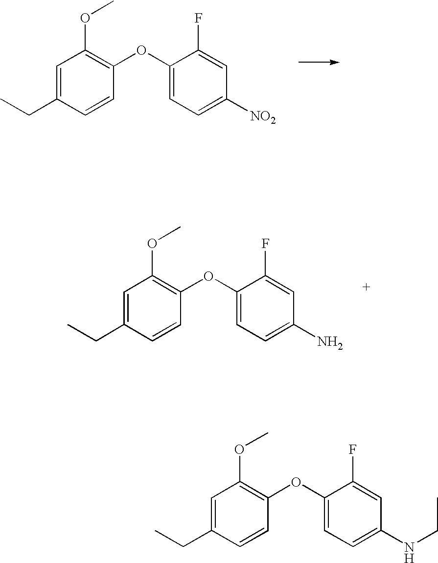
C1=C(CC)C=CC(OC2=CC=C([NO2])C=C2F)=C1OC.C1=C(CC)C=CC(OC2=CC=C(N)C=C2F)=C1OC.C1=C(CC)C=CC(OC2=CC=C(NCC)C=C2F)=C1OC
